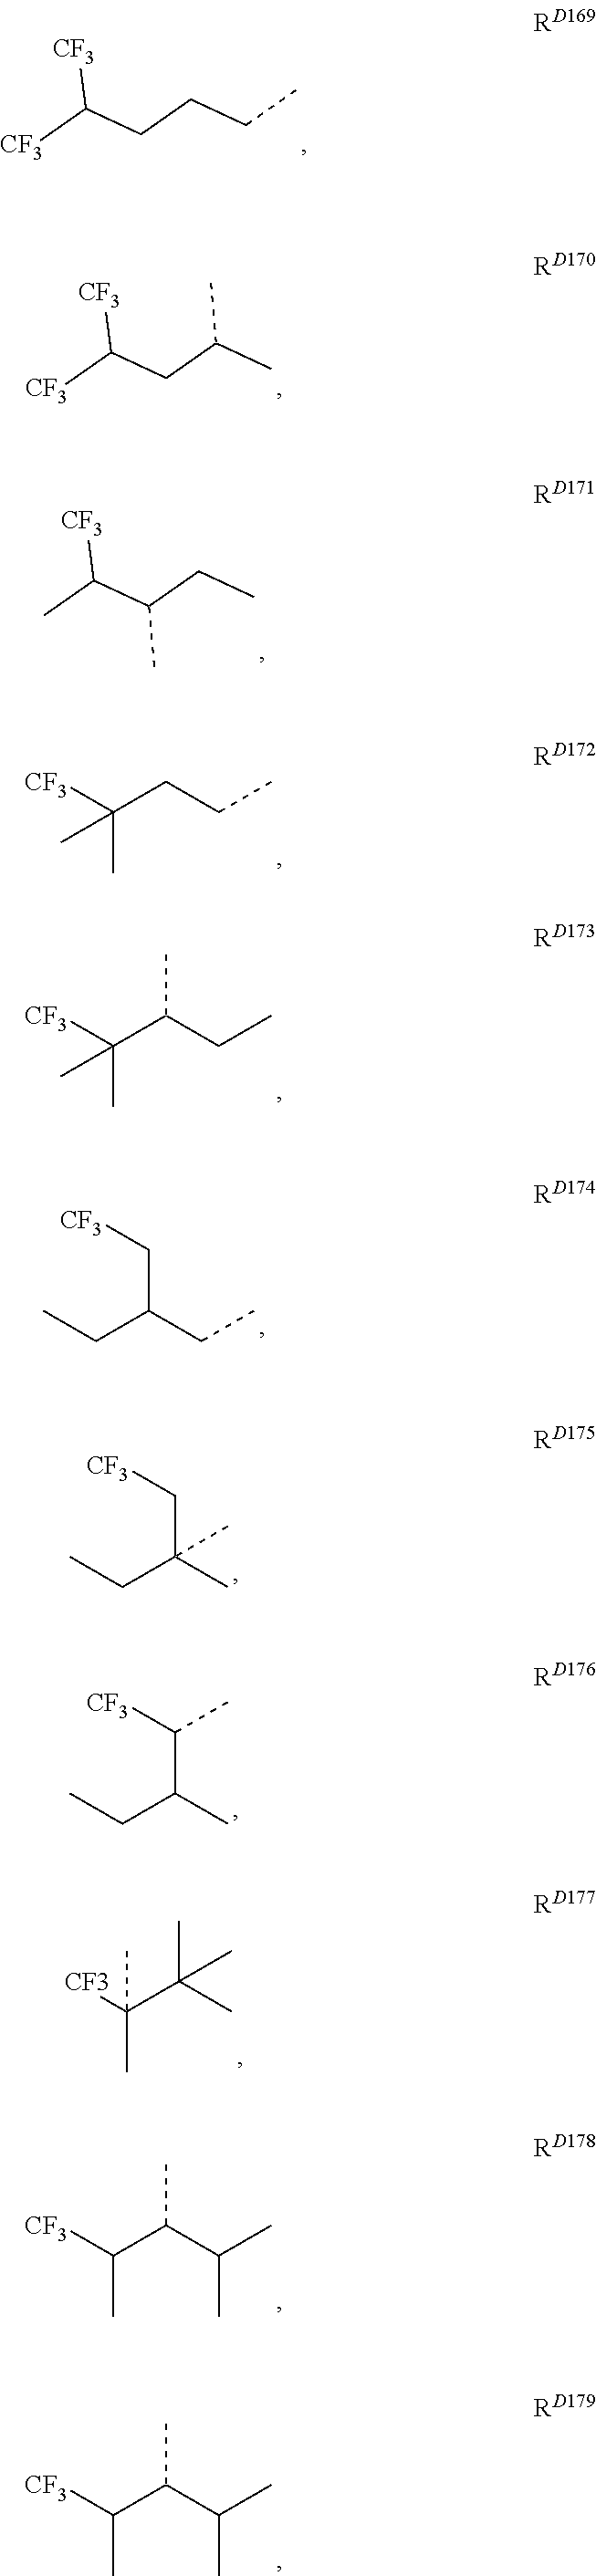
[CF3]C(CCCC)[CF3].[CF3]C(CC(C)C)[CF3].CC(C(CC)C)[CF3].C(CCC)(C)(C)[CF3].C(C(CC)C)(C)(C)[CF3].C(C(CC)C[CF3])C.C(C(C)(C[CF3])C)C.C(C(C)C([CF3])C)C.[CF3]C(C(C)(C)C)(C)C.C(C(C(C)C)C)([CF3])C.C(C(C(C)C)C)([CF3])C
